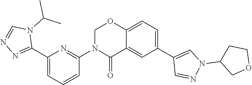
C1(C2=NN=CN2C(C)C)=CC=CC(N2C(=O)C3=CC(C4=CN(C5COCC5)N=C4)=CC=C3OC2)=N1
